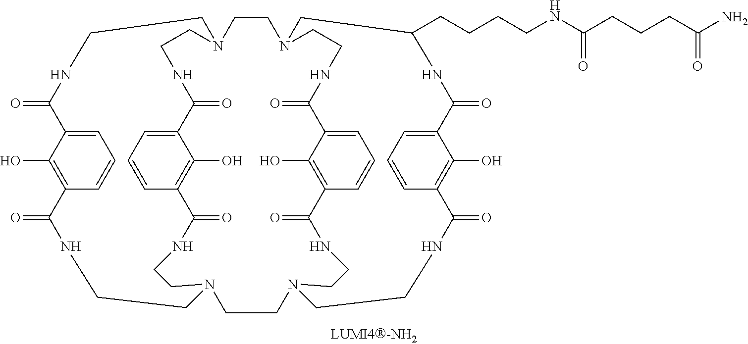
C1=CC2=C(O)C(=C1)C(=O)NCCN1CCNC(=O)C3=CC=CC(=C3O)C(=O)NCCN(CCN3CCNC(=O)C4=C(O)C(=CC=C4)C(=O)NCCN(CC(CCCCNC(CCCC(N)=O)=O)NC(=O)C4=CC=CC(=C4O)C(=O)NCC3)CC1)CCNC2=O
